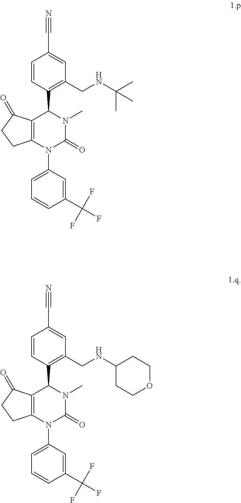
N#CC1=CC(CNC(C)(C)C)=C(C2N(C)C(=O)N(C3=CC=CC(C(F)(F)F)=C3)C3=C2C(=O)CC3)C=C1.N#CC1=CC(CNC2CCOCC2)=C(C2N(C)C(=O)N(C3=CC=CC(C(F)(F)F)=C3)C3=C2C(=O)CC3)C=C1
